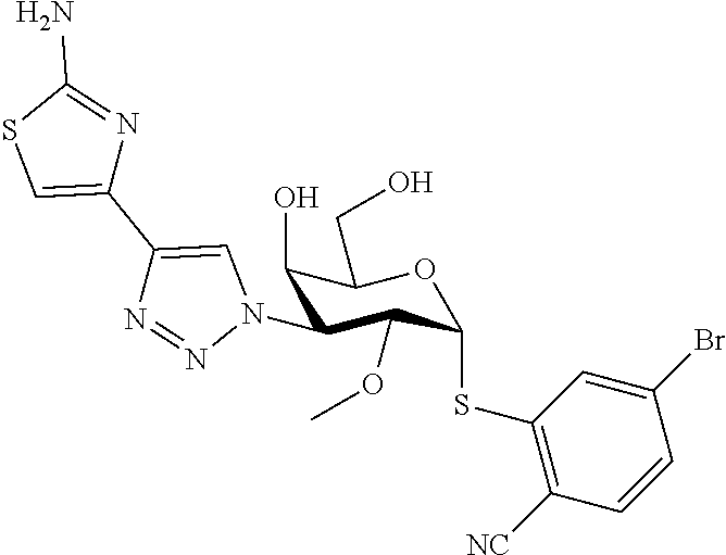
C1(O)C(N2C=C(C3=CSC(N)=N3)N=N2)C(OC)C(SC2=C([NC])C=CC(Br)=C2)OC1CO
